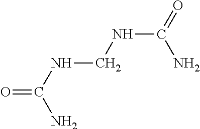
O=C(NCNC(=O)N)N
